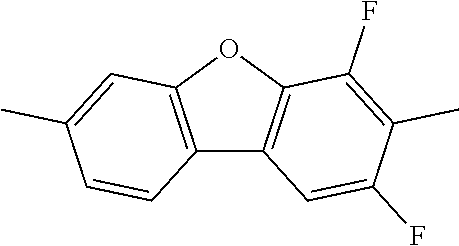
C12=C(C=C(F)C(C)=C1F)C1=C(O2)C=C(C)C=C1
